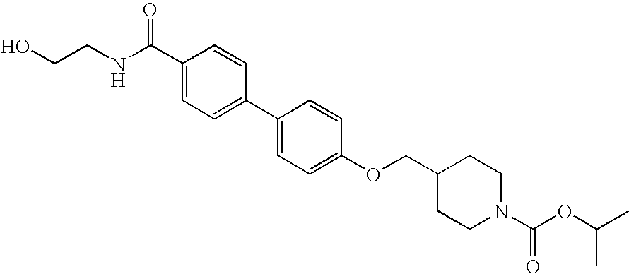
C(C1=CC=C(C2=CC=C(OCC3CCN(C(OC(C)C)=O)CC3)C=C2)C=C1)(NCCO)=O
